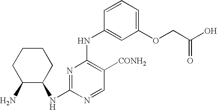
N(C1=CC(OCC(O)=O)=CC=C1)C1=C([CONH2])C=NC(NC2CCCCC2N)=N1
